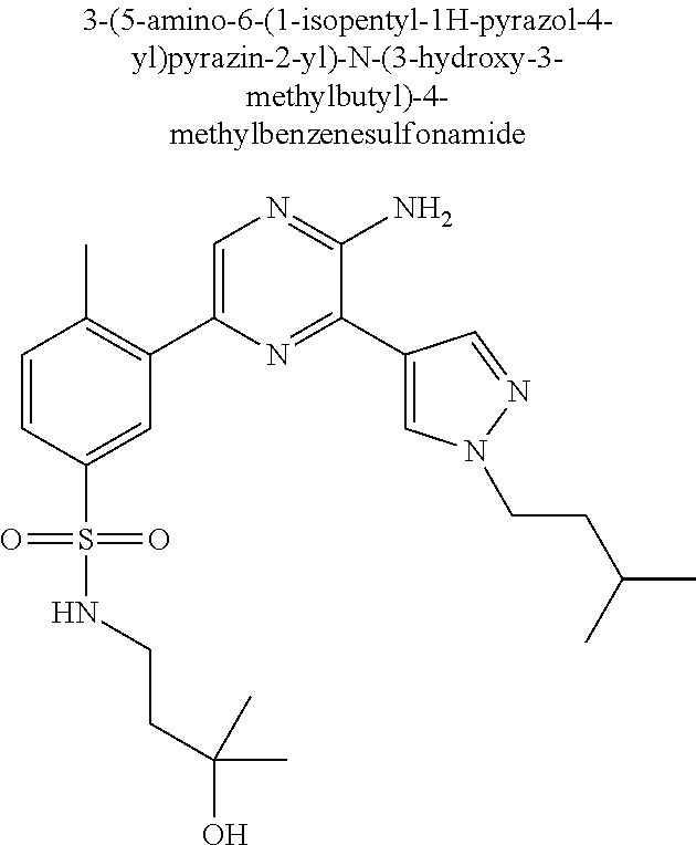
C1=CC(S(=O)(=O)NCCC(O)(C)C)=CC(C2=CN=C(N)C(C3=CN(CCC(C)C)N=C3)=N2)=C1C
